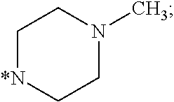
C1[*N]CCN(C)C1
